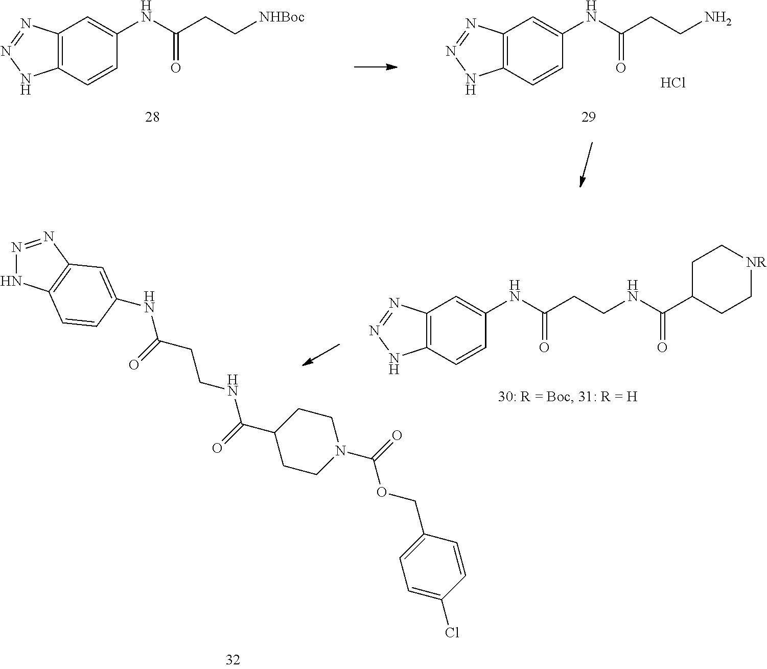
C12=C(N=NN1)C=C(NC(=O)CC[NHBoc])C=C2.C12=C(N=NN1)C=C(NC(=O)CCN)C=C2.Cl.C12=C(N=NN1)C=C(NC(=O)CCNC(=O)C1CC[NR]CC1)C=C2.N1=NC2=C(N1)C=CC(NC(CCNC(C1CCN(C(=O)OCC3=CC=C(Cl)C=C3)CC1)=O)=O)=C2
